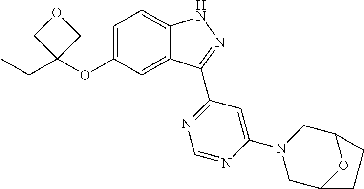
O(C1=CC=C2C(=C1)C(C1=NC=NC(N3CC4OC(C3)CC4)=C1)=NN2)C1(CC)COC1
